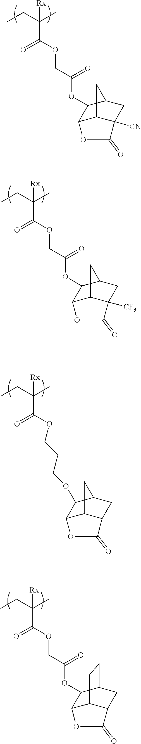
CCC(C)(C(=O)OCC(=O)OC1C2C3C([CN])(CC1C3)C(=O)O2)[Rx].CCC(C)(C(=O)OCC(=O)OC1C2C3C([CF3])(CC1C3)C(=O)O2)[Rx].CCC(C)(C(=O)OCCCOC1C2C3C(CC1C3)C(=O)O2)[Rx].C12CCC3CC1C(=O)OC2C3OC(COC(C(CC)(C)[Rx])=O)=O
